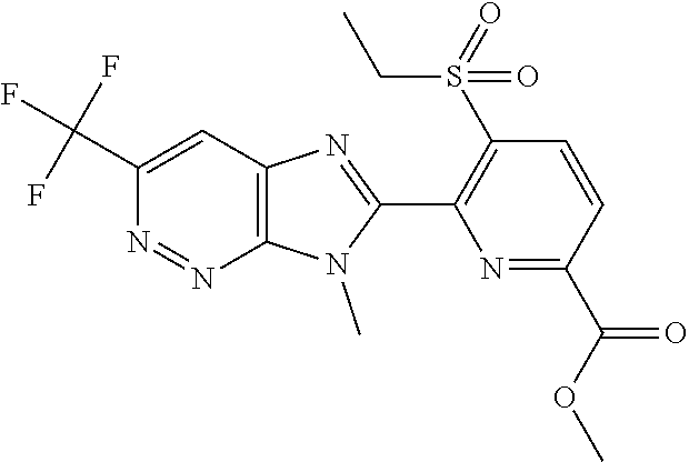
C1(C(F)(F)F)=CC2=C(N=N1)N(C)C(C1=C(S(CC)(=O)=O)C=CC(C(OC)=O)=N1)=N2
